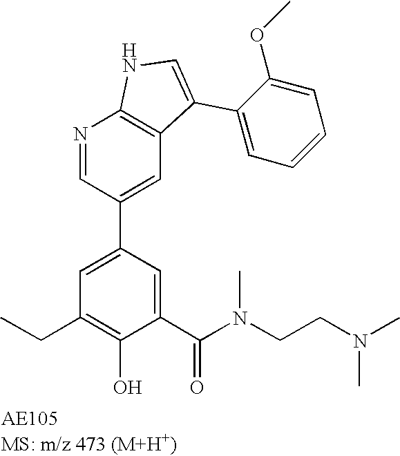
N1=CC(C2=CC(CC)=C(O)C(C(N(C)CCN(C)C)=O)=C2)=CC2=C1NC=C2C1=CC=CC=C1OC
